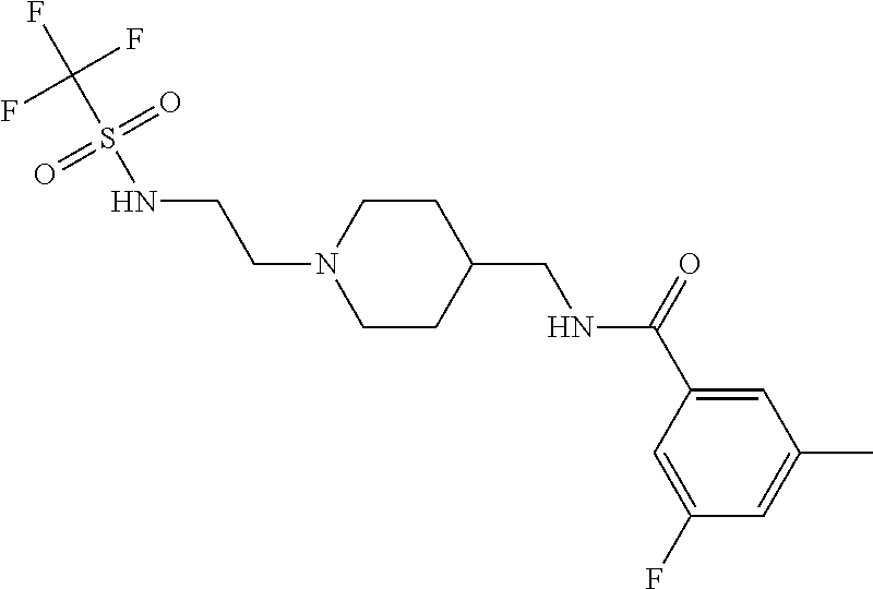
N1(CCNS(C(F)(F)F)(=O)=O)CCC(CNC(C2=CC(C)=CC(F)=C2)=O)CC1
